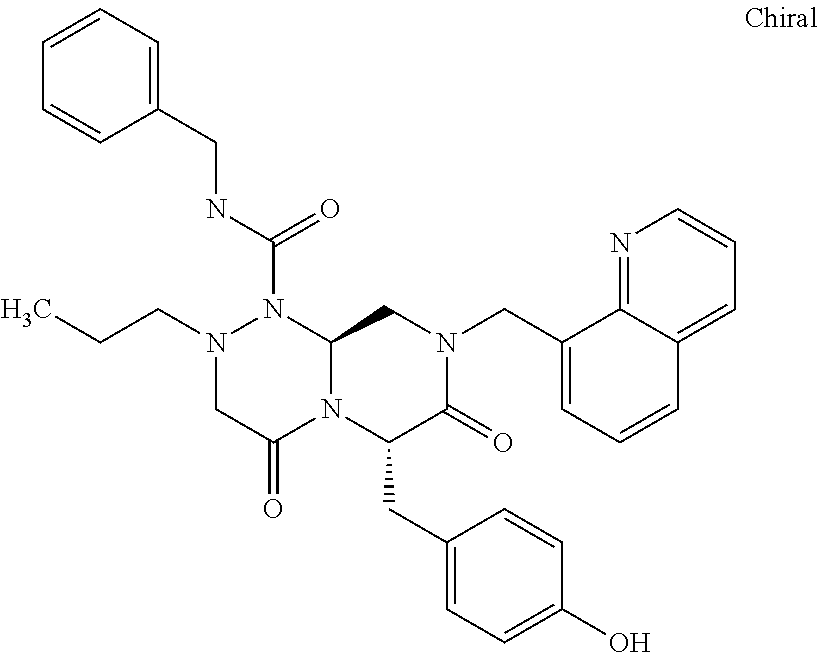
N(C(=O)N1N(CCC)CC(=O)N2C1CN(CC1=CC=CC3=CC=CN=C13)C(=O)C2CC1=CC=C(O)C=C1)CC1=CC=CC=C1
